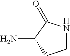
C1NC(=O)C(N)C1
